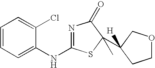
N1=C(NC2=CC=CC=C2Cl)SC(C2([H])COCC2)(C)C1=O
